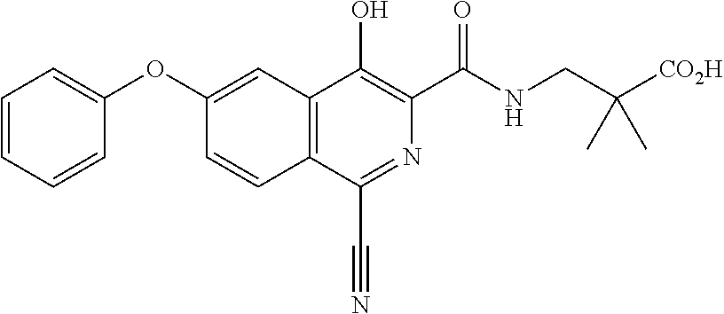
C1=CC=CC=C1OC1=CC2=C(C=C1)C(C#N)=NC(C(NCC([CO2H])(C)C)=O)=C2O
